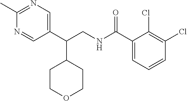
C1(C(CNC(C2=CC=CC(Cl)=C2Cl)=O)C2CCOCC2)=CN=C(C)N=C1
